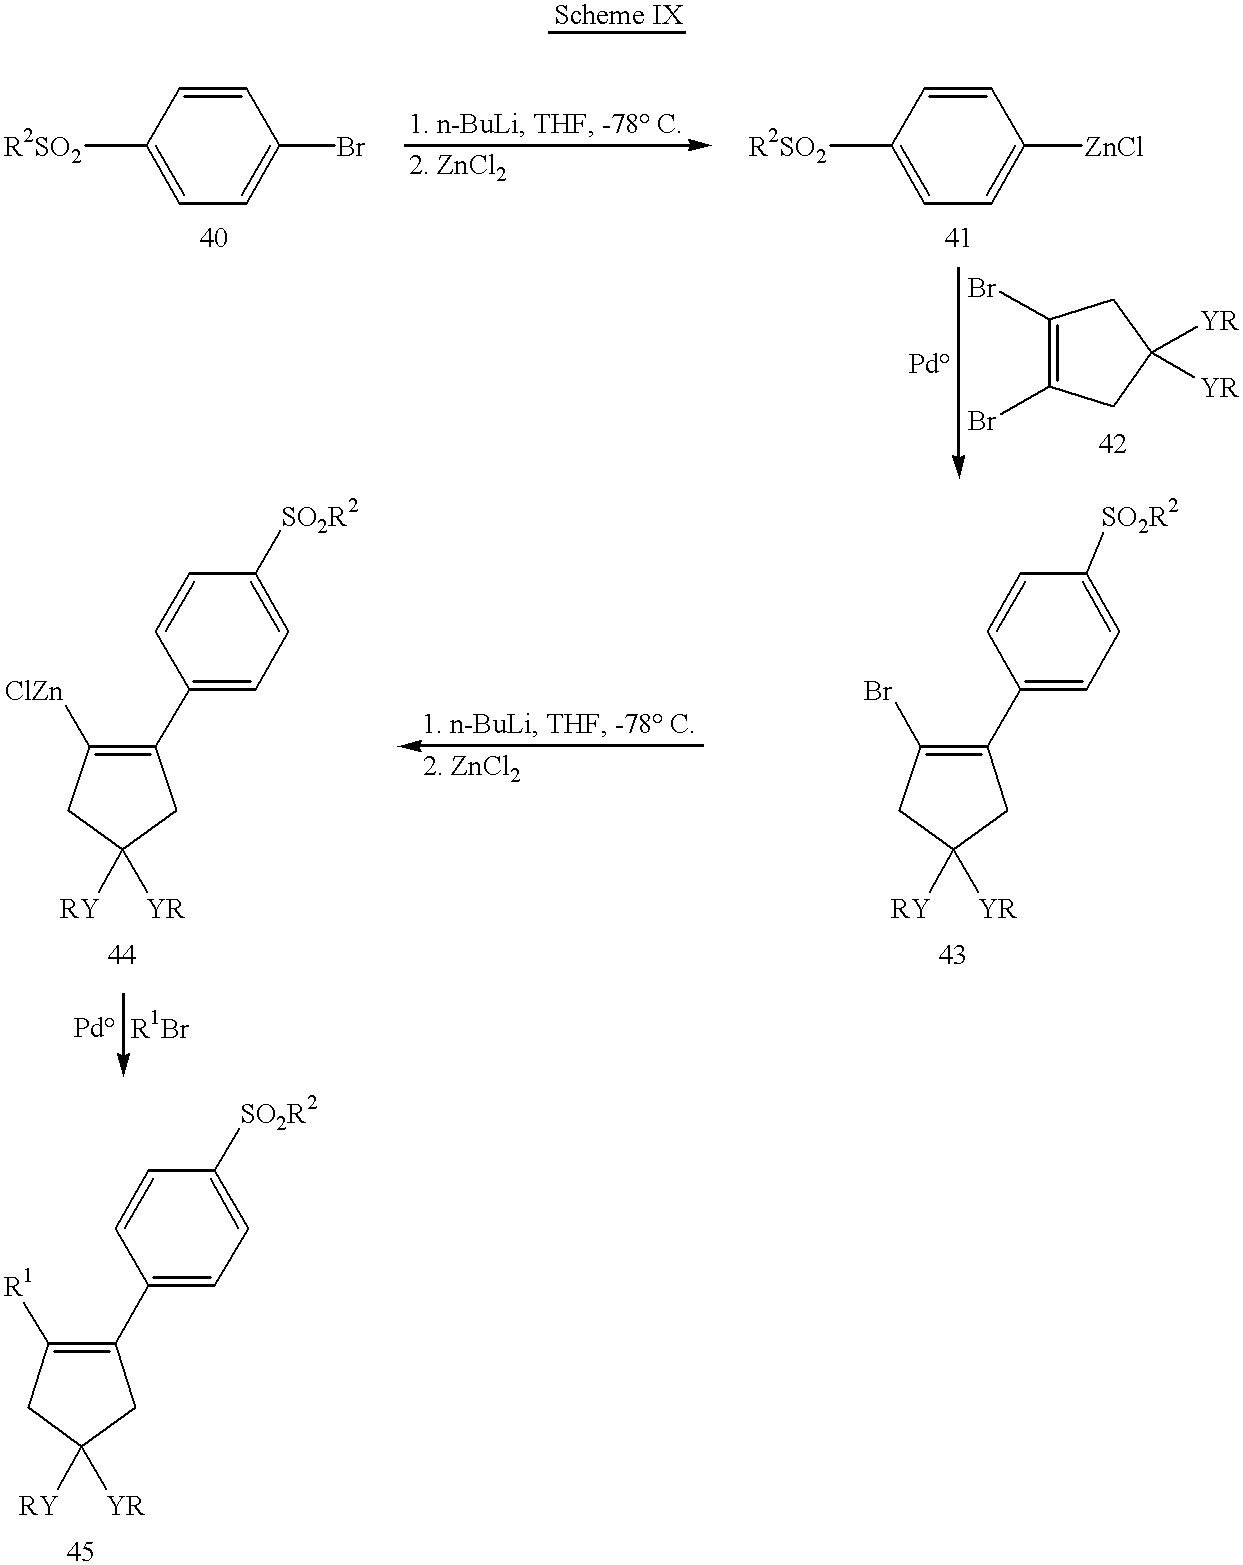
C1([R2SO2])=CC=C(Br)C=C1.C1([R2SO2])=CC=C([ZnCl])C=C1.C1(Br)=C(Br)CC([YR])([YR])C1.C1=CC(C2=C([ClZn])CC([YR])([RY])C2)=CC=C1[SO2R2].C1=CC(C2=C(Br)CC([YR])([RY])C2)=CC=C1[SO2R2].C1=CC(C2=C([R1])CC([YR])([RY])C2)=CC=C1[SO2R2]
